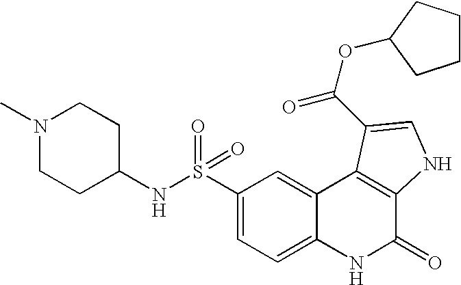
N(S(C1=CC=C2C(=C1)C1=C(C(=O)N2)NC=C1C(OC1CCCC1)=O)(=O)=O)C1CCN(C)CC1
